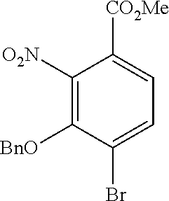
C1=C([CO2Me])C([O2N])=C([BnO])C(Br)=C1
